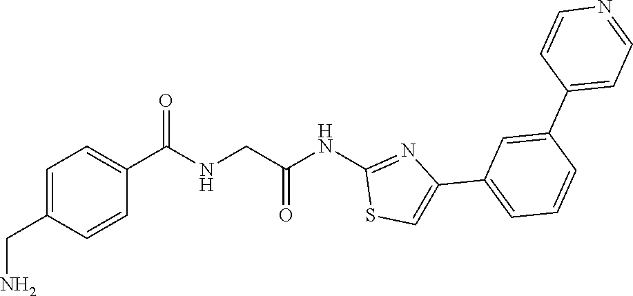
C1=C(CN)C=CC(C(=O)NCC(NC2=NC(C3=CC=CC(C4=CC=NC=C4)=C3)=CS2)=O)=C1
